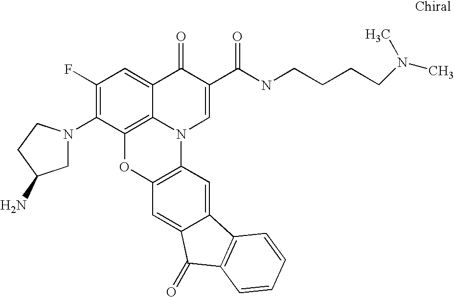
C1(F)=C(N2CC(N)CC2)C2=C3C(=C1)C(=O)C(C(NCCCCN(C)C)=O)=CN3C1=C(O2)C=C2C(=C1)C1=C(C2=O)C=CC=C1
